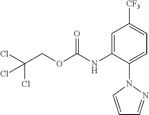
C1(N2C=CC=N2)=CC=C([CF3])C=C1NC(OCC(Cl)(Cl)Cl)=O
